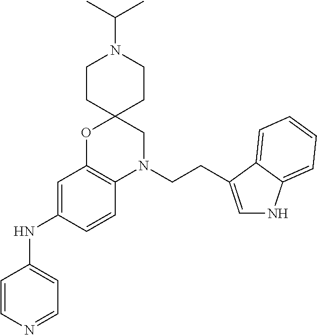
C1=C(NC2=CC=NC=C2)C=CC2=C1OC1(CN2CCC2=CNC3=CC=CC=C32)CCN(C(C)C)CC1
